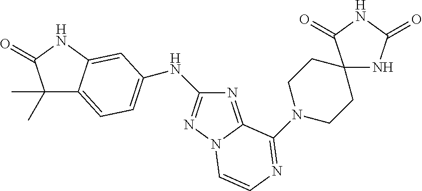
C1(C)(C)C2=CC=C(NC3=NN4C(=N3)C(N3CCC5(CC3)NC(=O)NC5=O)=NC=C4)C=C2NC1=O
